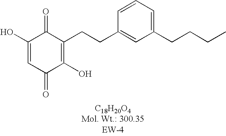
O=C1C(CCC2=CC(CCCC)=CC=C2)=C(O)C(=O)C=C1O
